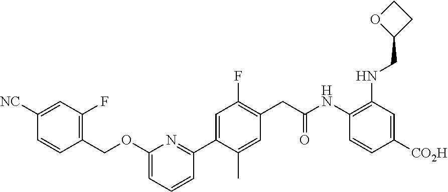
C1([NC])=CC(F)=C(COC2=CC=CC(C3=CC(F)=C(CC(=O)NC4=C(NCC5CCO5)C=C([CO2H])C=C4)C=C3C)=N2)C=C1
